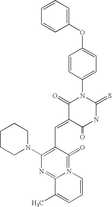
C1(OC2=CC=C(N3C(=O)C(=CC4=C(N5CCCCC5)N=C5N(=C4=O)C=CC=C5C)C(=O)NC3=S)C=C2)=CC=CC=C1
